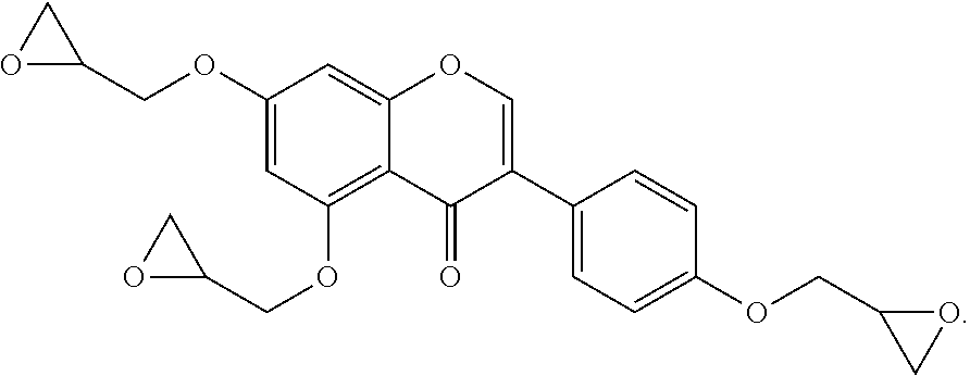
O1C(COC2=CC(OCC3CO3)=C3C(=C2)OC=C(C2=CC=C(OCC4CO4)C=C2)C3=O)C1
